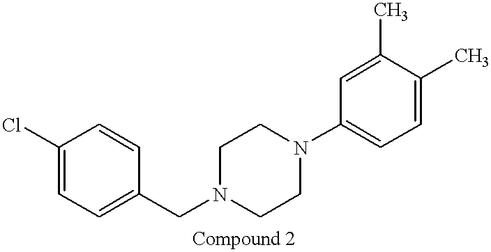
C1=C(Cl)C=CC(CN2CCN(C3=CC=C(C)C(C)=C3)CC2)=C1
